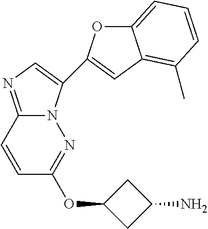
C12=NC=C(C3=CC4=C(C)C=CC=C4O3)N1N=C(OC1CC(N)C1)C=C2
